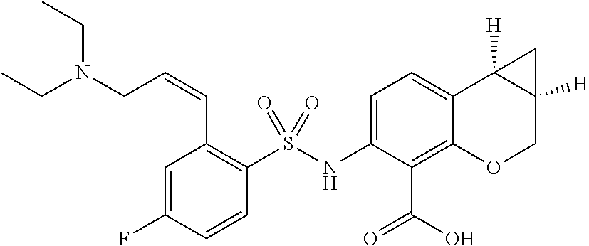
C1=C2C(=C(C(=O)O)C(NS(C3=C(C=CCN(CC)CC)C=C(F)C=C3)(=O)=O)=C1)OCC1([H])C2([H])C1
